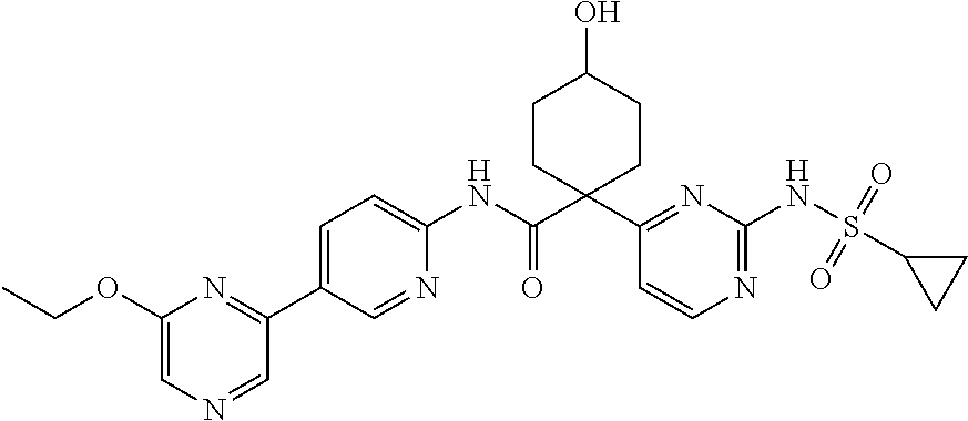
C1=C(OCC)N=C(C2=CC=C(NC(C3(C4=NC(NS(=O)(=O)C5CC5)=NC=C4)CCC(O)CC3)=O)N=C2)C=N1
